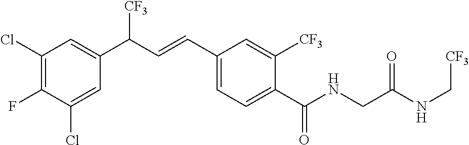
C1(F)=C(Cl)C=C(C(C=CC2=CC=C(C(NCC(NC[CF3])=O)=O)C([CF3])=C2)[CF3])C=C1Cl
